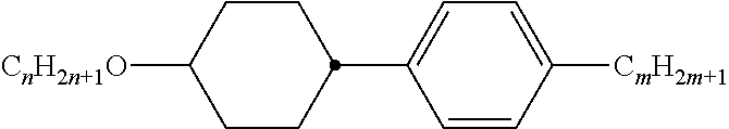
C1(C2CCC([CnH2n+1O])CC2)=CC=C([CmH2m+1])C=C1
